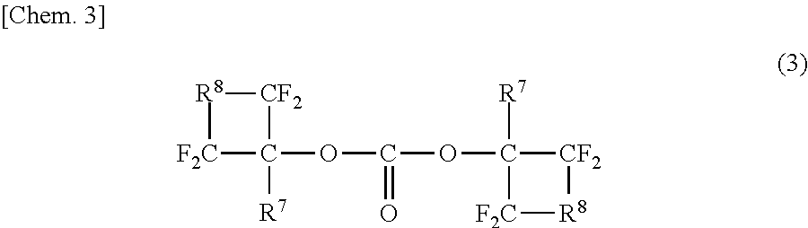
[F2C]1C(OC(OC2([R7])[CF2][R8][F2C]2)=O)([R7])[CF2][R8]1
